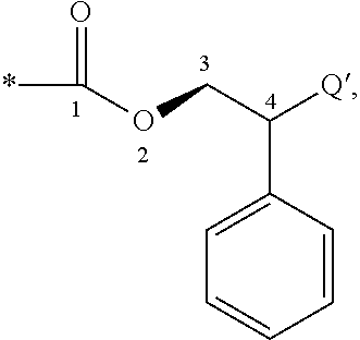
O=C(*)OCC(C1=CC=CC=C1)[Q]
